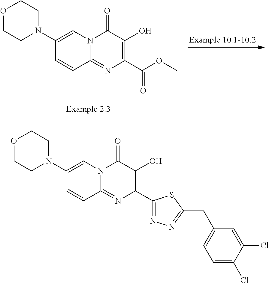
C1(C2=NN=C(CC3=CC=C(Cl)C(Cl)=C3)S2)=C(O)C(=O)N2C(=N1)C=CC(N1CCOCC1)=C2.C1(C(OC)=O)=C(O)C(=O)N2C(=N1)C=CC(N1CCOCC1)=C2
